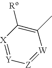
[X]1=[Y][Z]=[W]C(C)=C1[Ro]
